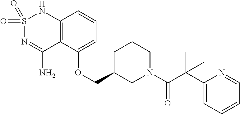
C12=C(C(OCC3CN(C(C(C4=CC=CC=N4)(C)C)=O)CCC3)=CC=C1)C(N)=NS(=O)(=O)N2
